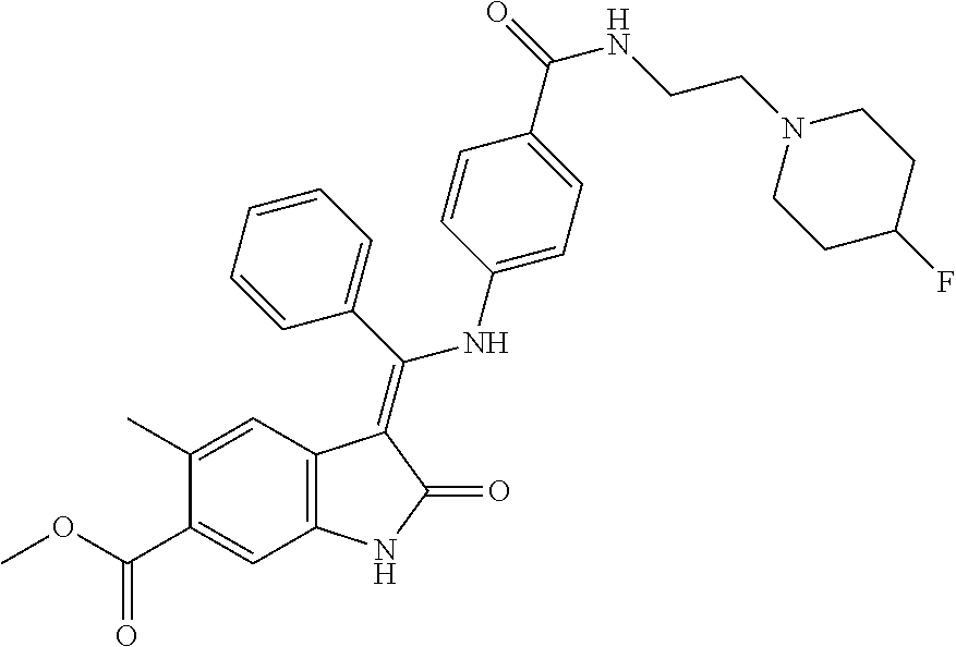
C1(C)=CC2=C(C=C1C(OC)=O)NC(=O)C2=C(C1=CC=CC=C1)NC1=CC=C(C(=O)NCCN2CCC(F)CC2)C=C1
